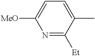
N1=C([Et])C(C)=CC=C1[MeO]
